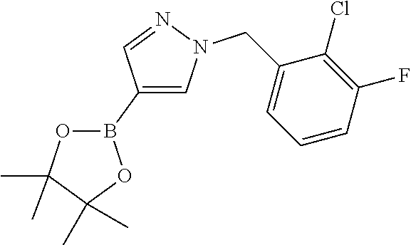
C1(B2OC(C)(C)C(C)(C)O2)=CN(CC2=CC=CC(F)=C2Cl)N=C1
